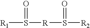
[R1]S(=O)[R]S(=O)[R2]
